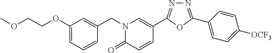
C1(OCCOC)=CC=CC(CN2C(=O)C=CC(C3=NN=C(C4=CC=C([OCF3])C=C4)O3)=C2)=C1
